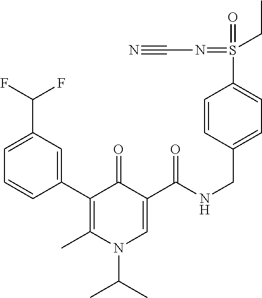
C1(C2=C(C)N(C(C)C)C=C(C(NCC3=CC=C(S(=O)(=NC#N)CC)C=C3)=O)C2=O)=CC(C(F)F)=CC=C1
